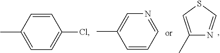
CC1=CC=C(Cl)C=C1.CC1=CN=CC=C1.C1(C)=CSC=N1
